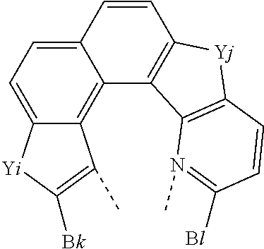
C12=CC=C3C(=C1C1=C(C=C2)[Yj]C2=C1N(C)=C([Bl])C=C2)C(C)=C([Bk])[Yi]3
